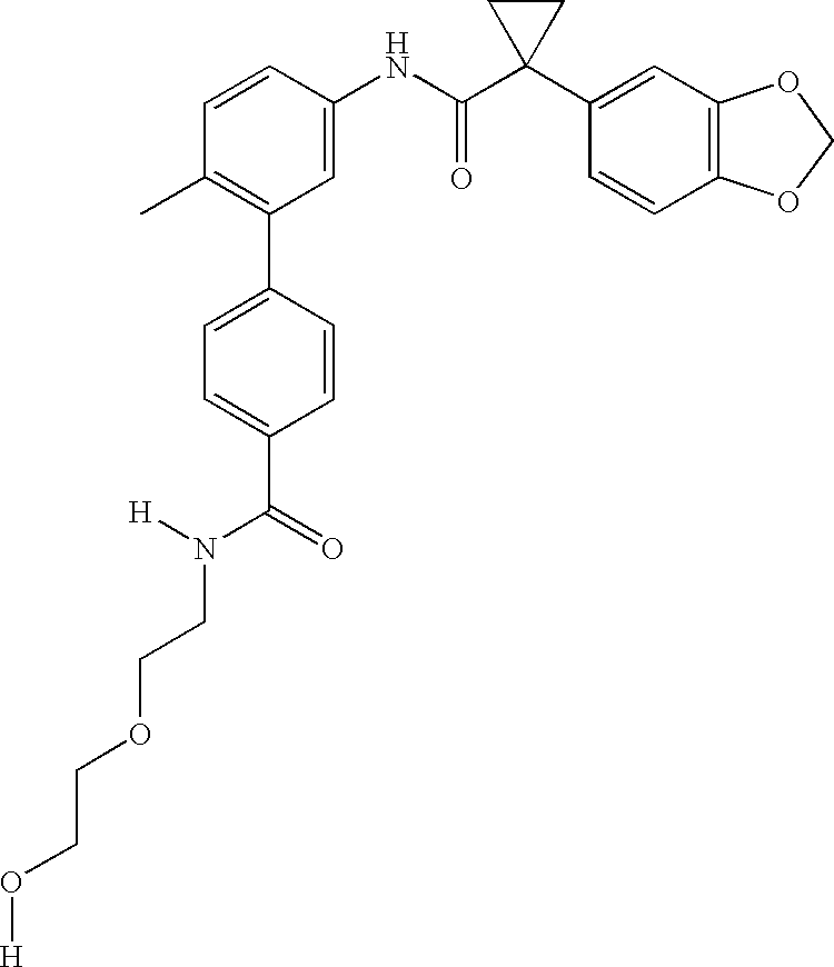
C1(NC(C2(C3=CC4=C(C=C3)OCO4)CC2)=O)=CC(C2=CC=C(C(N(CCOCCO[H])[H])=O)C=C2)=C(C)C=C1
